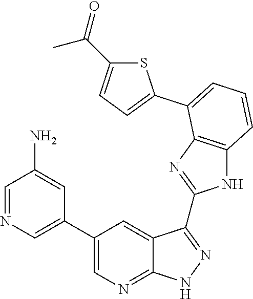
C1=NC=C(C2=CN=C3C(=C2)C(C2=NC4=C(N2)C=CC=C4C2=CC=C(C(=O)C)S2)=NN3)C=C1N
